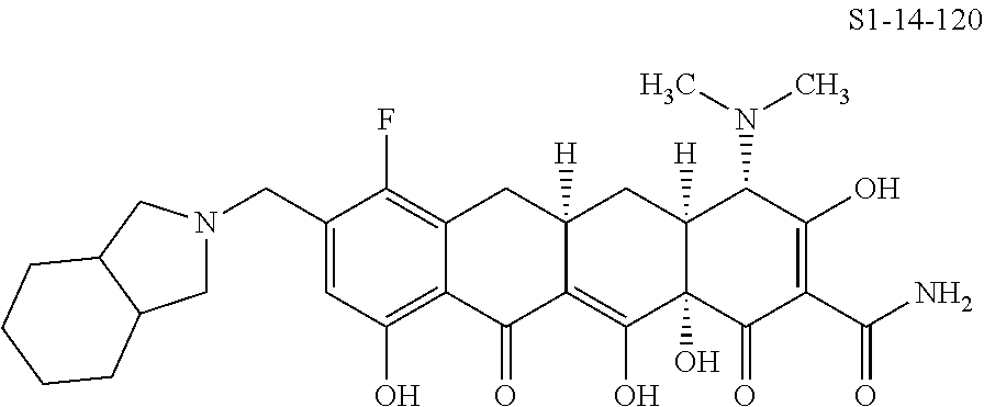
C1(CN2CC3C(C2)CCCC3)=CC(O)=C2C(=C1F)CC1([H])C(=C(O)C3(O)C([H])(C1)C(N(C)C)C(O)=C(C(N)=O)C3=O)C2=O
